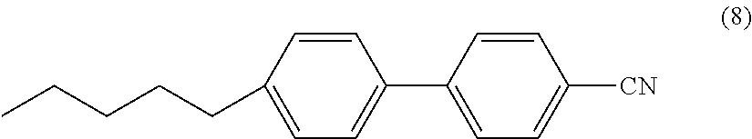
C1=CC(CCCCC)=CC=C1C1=CC=C([CN])C=C1
